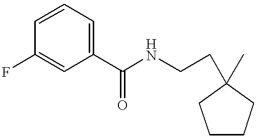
C1(C(NCCC2(C)CCCC2)=O)=CC=CC(F)=C1
